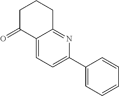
C12=CC=C(C3=CC=CC=C3)N=C1CCCC2=O
